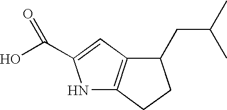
N1C2=C(C=C1C(O)=O)C(CC(C)C)CC2
